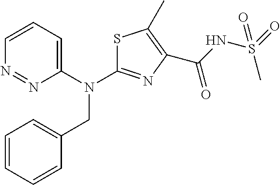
N(C1=NC(C(=O)NS(=O)(C)=O)=C(C)S1)(CC1=CC=CC=C1)C1=CC=CN=N1
